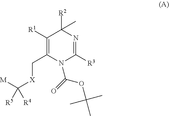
C1([R1])=C(C[X]C([M])([R4])[R5])N(C(=O)OC(C)(C)C)C([R3])=NC1([R2])C
